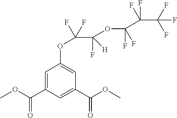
C1=C(C(OC)=O)C=C(C(OC)=O)C=C1OC(F)(F)C(OC(C(F)(F)C(F)(F)F)(F)F)([H])F
